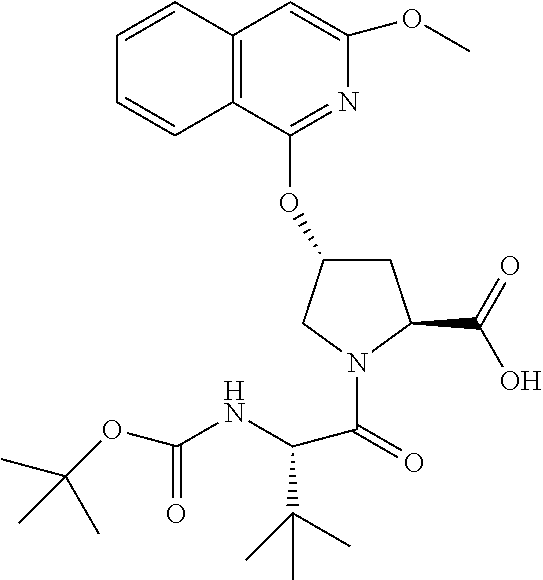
C12=C(C(OC3CC(C(=O)O)N(C(C(NC(=O)OC(C)(C)C)C(C)(C)C)=O)C3)=NC(OC)=C1)C=CC=C2
